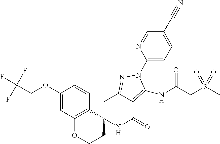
C12(NC(=O)C3=C(NC(=O)CS(C)(=O)=O)N(C4=CC=C(C#N)C=N4)N=C3C1)C1=C(OCC2)C=C(OCC(F)(F)F)C=C1
